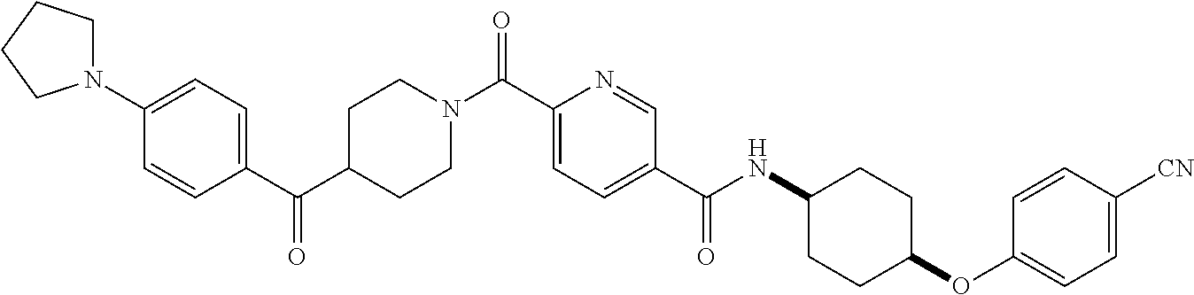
C1(N2CCCC2)=CC=C(C(C2CCN(C(C3=CC=C(C(NC4CCC(OC5=CC=C([CN])C=C5)CC4)=O)C=N3)=O)CC2)=O)C=C1
